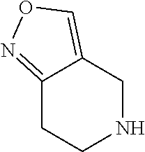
C12=NOC=C1CNCC2
